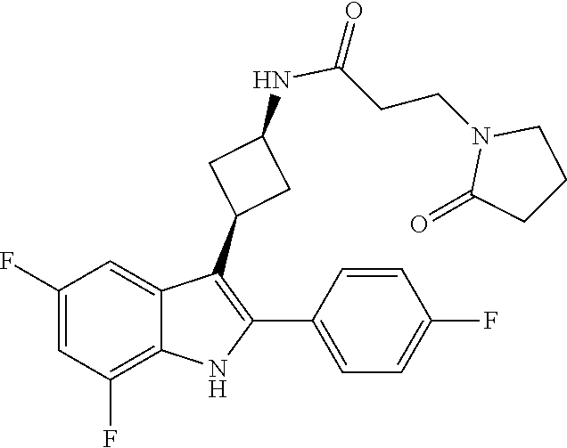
C(CN1C(=O)CCC1)C(NC1CC(C2=C(C3=CC=C(F)C=C3)NC3=C(F)C=C(F)C=C23)C1)=O
